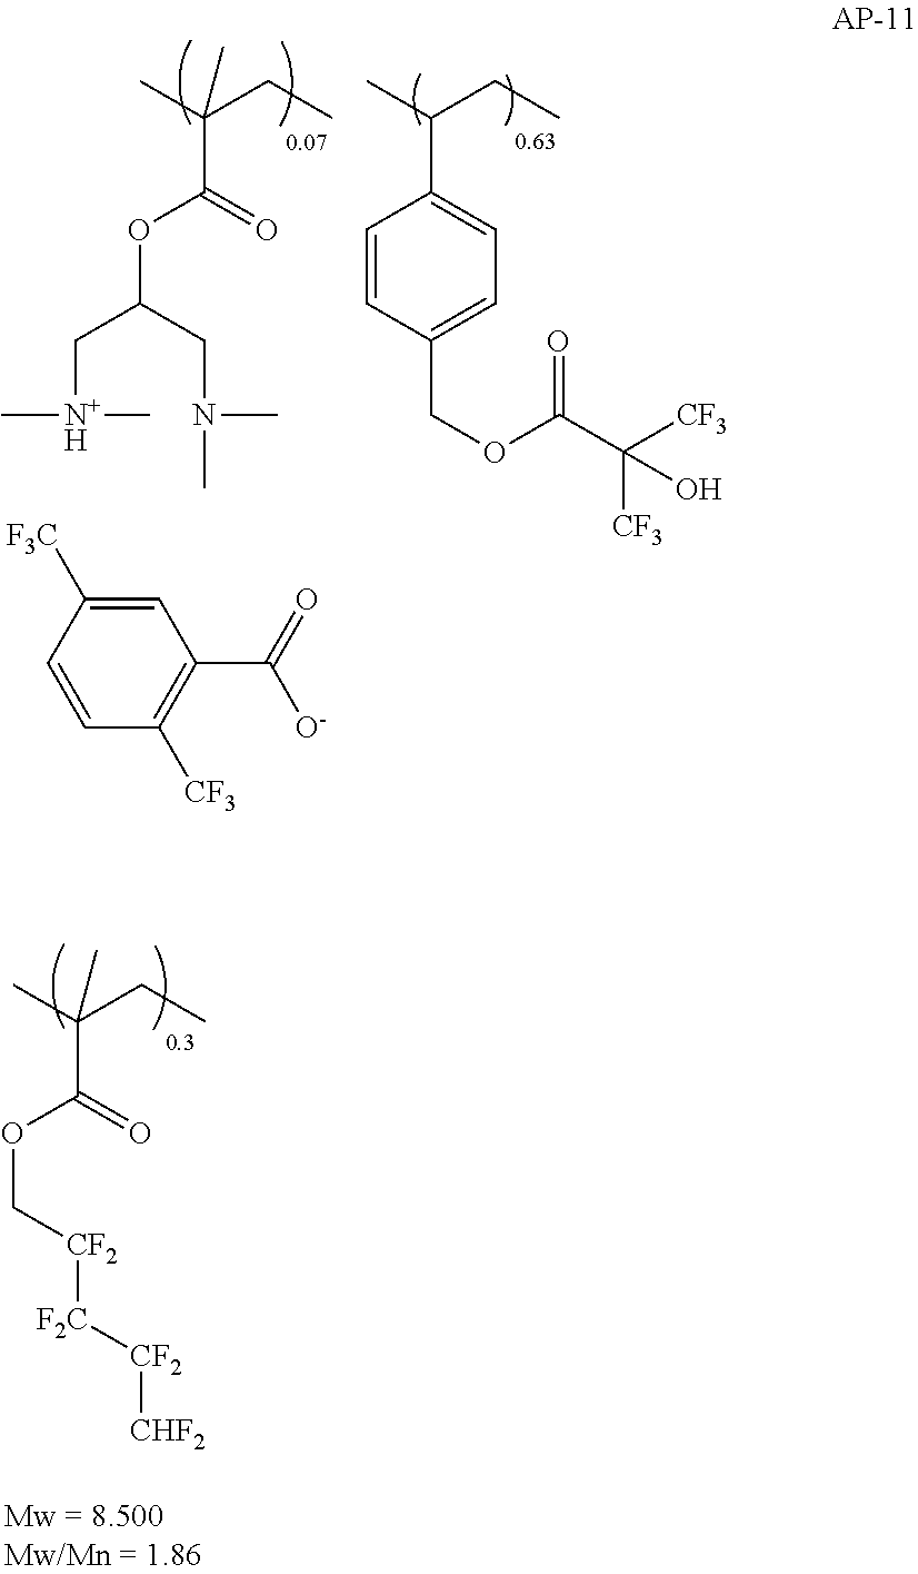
CC(CC)(C(=O)OC[CF2][F2C][CF2][CHF2])C.CC(CC)(C(=O)OC(C[N+H](C)C)CN(C)C)C.CC(CC)C1=CC=C(COC(C([CF3])([CF3])O)=O)C=C1.C1(C([O-])=O)=C([CF3])C=CC([F3C])=C1
